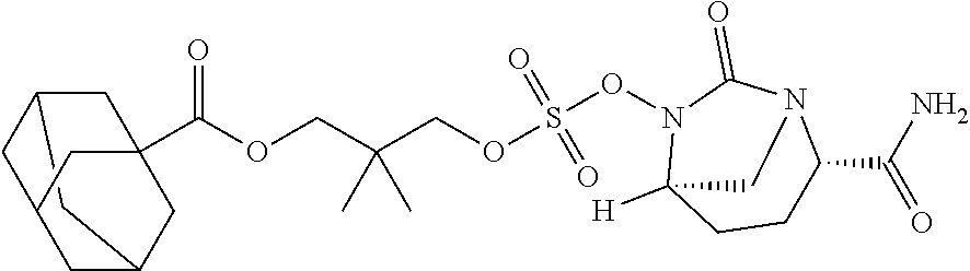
C1C2CC3CC1CC(C(OCC(COS(ON1C4([H])CCC(C(=O)N)N(C1=O)C4)(=O)=O)(C)C)=O)(C3)C2
